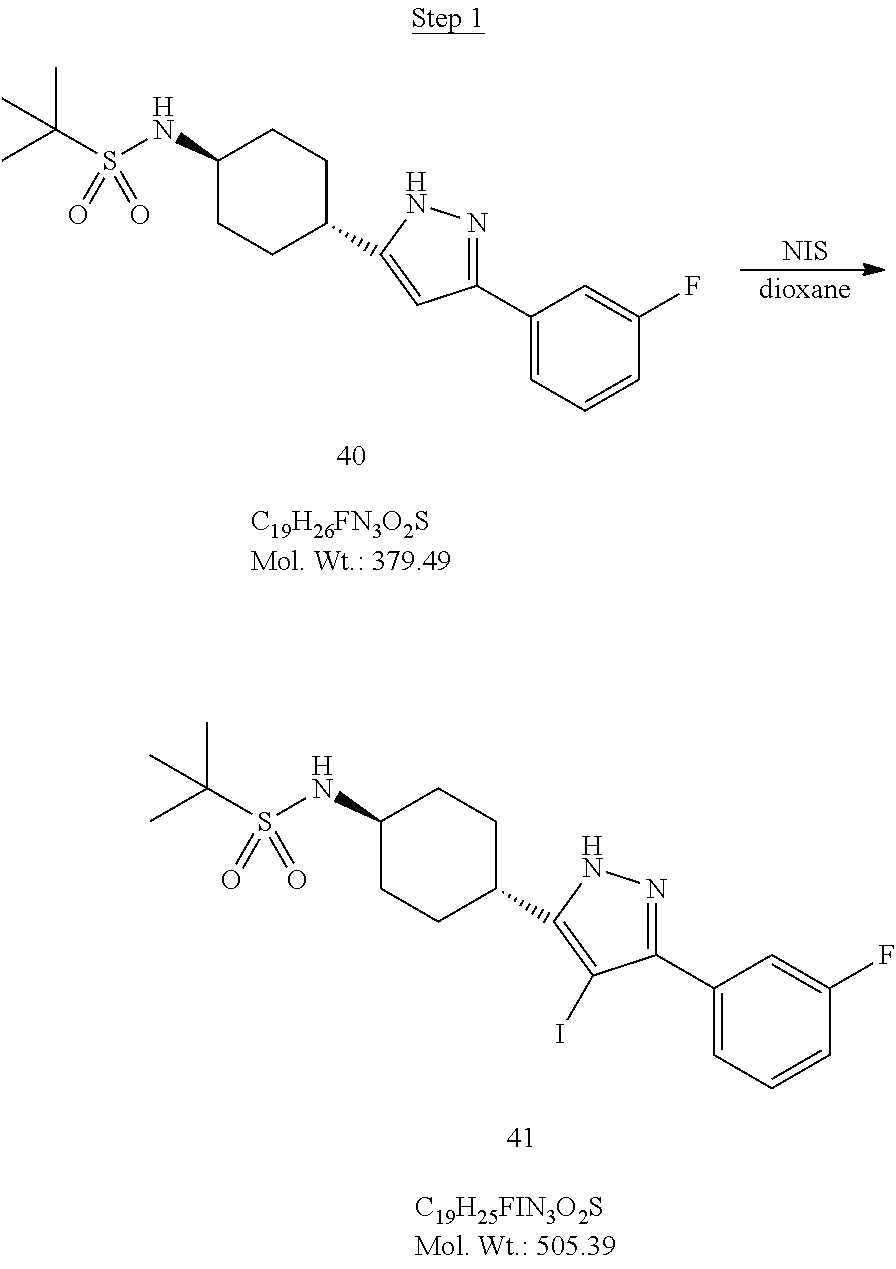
C1(NS(C(C)(C)C)(=O)=O)CCC(C2=C(I)C(C3=CC=CC(F)=C3)=NN2)CC1.[NIS].[dioxane].C1(NS(C(C)(C)C)(=O)=O)CCC(C2=CC(C3=CC=CC(F)=C3)=NN2)CC1
